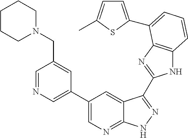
C1(C2=CN=CC(CN3CCCCC3)=C2)=CN=C2C(=C1)C(C1=NC3=C(N1)C=CC=C3C1=CC=C(C)S1)=NN2
